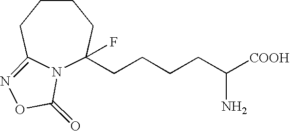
N12C(CCCCC([COOH])N)(F)CCCCC1=NOC2=O
